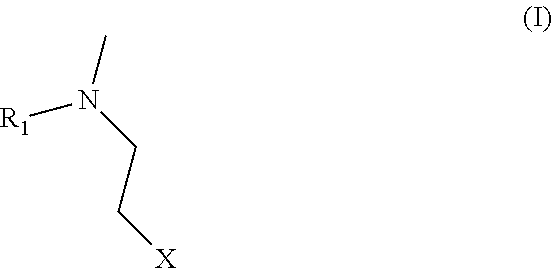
[R1]N(CC[X])C
